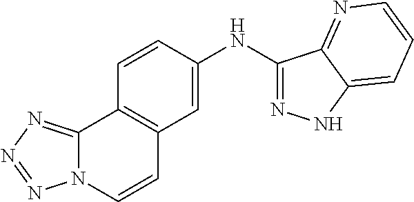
C1=C(NC2=NNC3=CC=CN=C23)C=CC2=C1C=CN1C2=NN=N1
